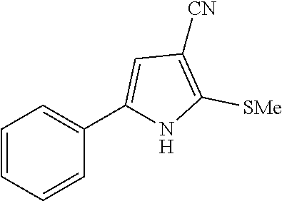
C1(C2=CC=CC=C2)=CC([CN])=C([SMe])N1
